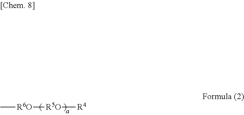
C[R6O][R5O][R4]
